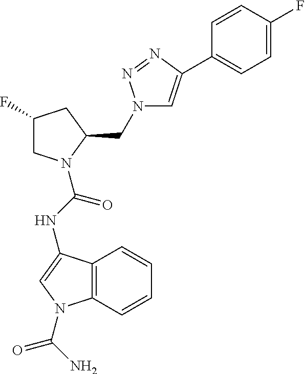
C1C(F)CC(CN2C=C(C3=CC=C(F)C=C3)N=N2)N1C(NC1=CN(C(N)=O)C2=C1C=CC=C2)=O
